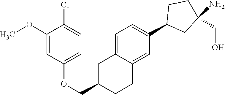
C1=C2C(=CC(C3CC(N)(CO)CC3)=C1)CCC(COC1=CC=C(Cl)C(OC)=C1)C2
